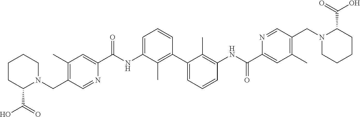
C1(C)=C(CN2C(C(=O)O)CCCC2)C=NC(C(NC2=CC=CC(C3=CC=CC(NC(C4=CC(C)=C(CN5CCCCC5C(=O)O)C=N4)=O)=C3C)=C2C)=O)=C1
